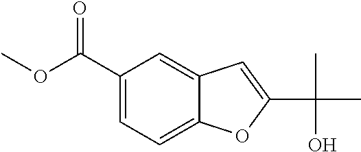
C1=C(C(OC)=O)C=C2C(=C1)OC(C(O)(C)C)=C2
